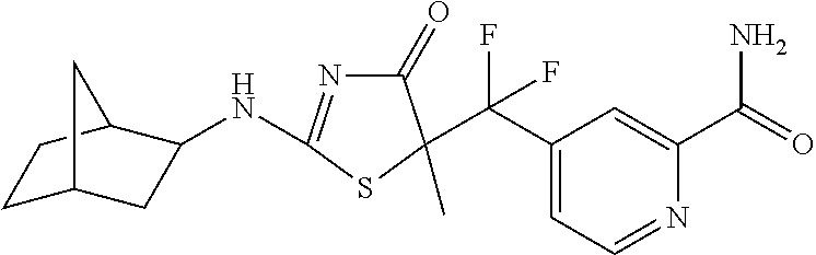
N(C1=NC(=O)C(C(C2=CC=NC(C(=O)N)=C2)(F)F)(C)S1)C1CC2CCC1C2
